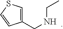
C1(CNCC)=CSC=C1
